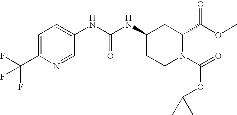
C1=C(C(F)(F)F)N=CC(NC(NC2CCN(C(=O)OC(C)(C)C)C(C(OC)=O)C2)=O)=C1
